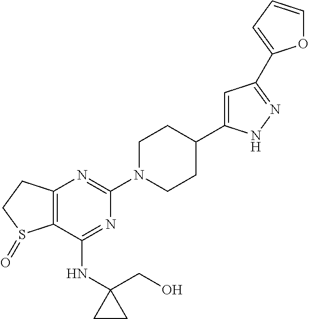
C12=C(C(NC3(CO)CC3)=NC(N3CCC(C4=CC(C5=CC=CO5)=NN4)CC3)=N1)S(=O)CC2
